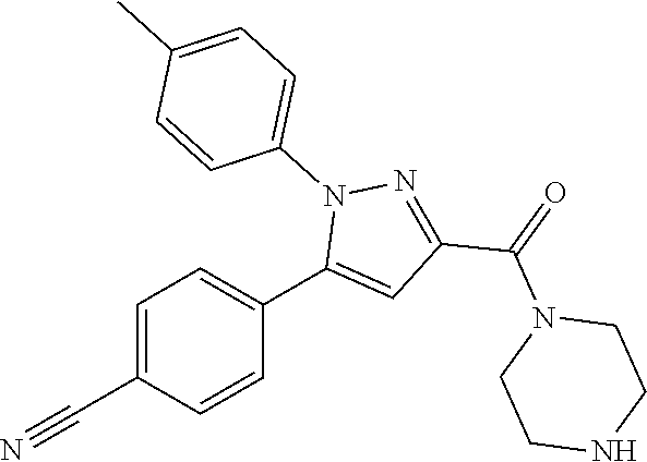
C1=C(C#N)C=CC(C2=CC(C(=O)N3CCNCC3)=NN2C2=CC=C(C)C=C2)=C1
